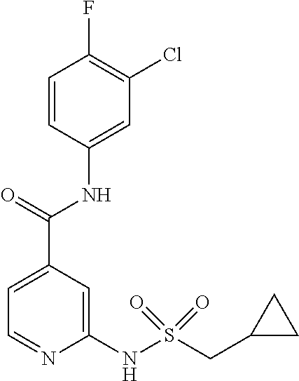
C1=C(C(=O)NC2=CC(Cl)=C(F)C=C2)C=C(NS(CC2CC2)(=O)=O)N=C1
